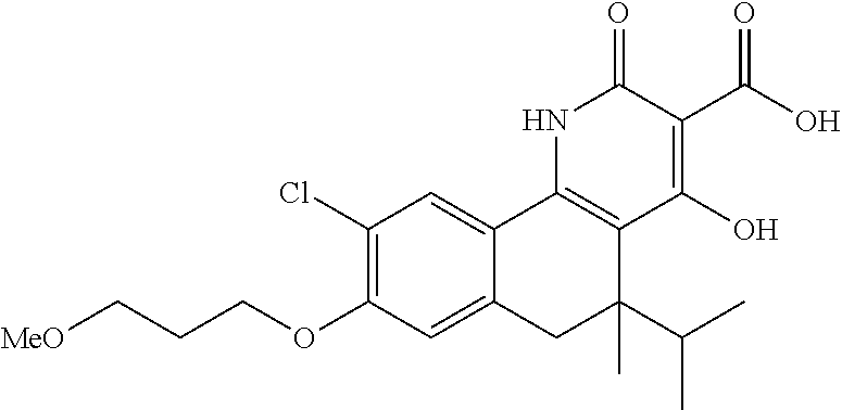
[MeO]CCCOC1=C(Cl)C=C2C(=C1)CC(C(C)C)(C)C1=C2NC(=O)C(C(=O)O)=C1O
